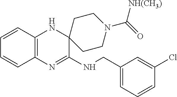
C12=C(N=C(NCC3=CC=CC(Cl)=C3)C3(N1)CCN(C([NH(CH3)])=O)CC3)C=CC=C2
